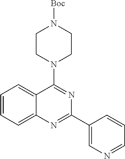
C1=CC=C2C(=C1)C(N1CCN([Boc])CC1)=NC(C1=CN=CC=C1)=N2
